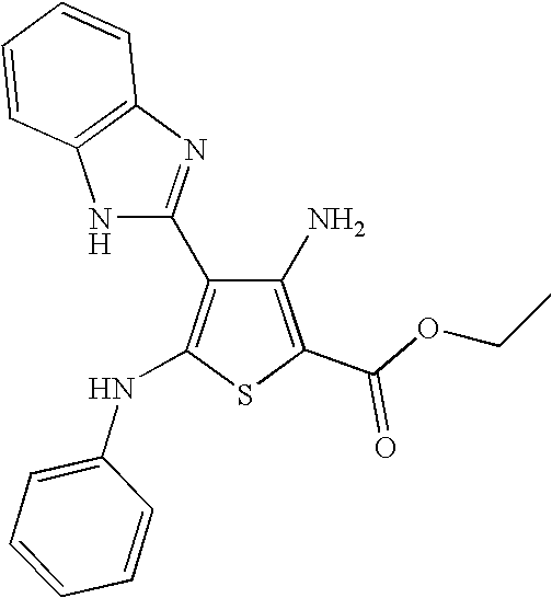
C1(N)=C(C(OCC)=O)SC(NC2=CC=CC=C2)=C1C1=NC2=C(N1)C=CC=C2
